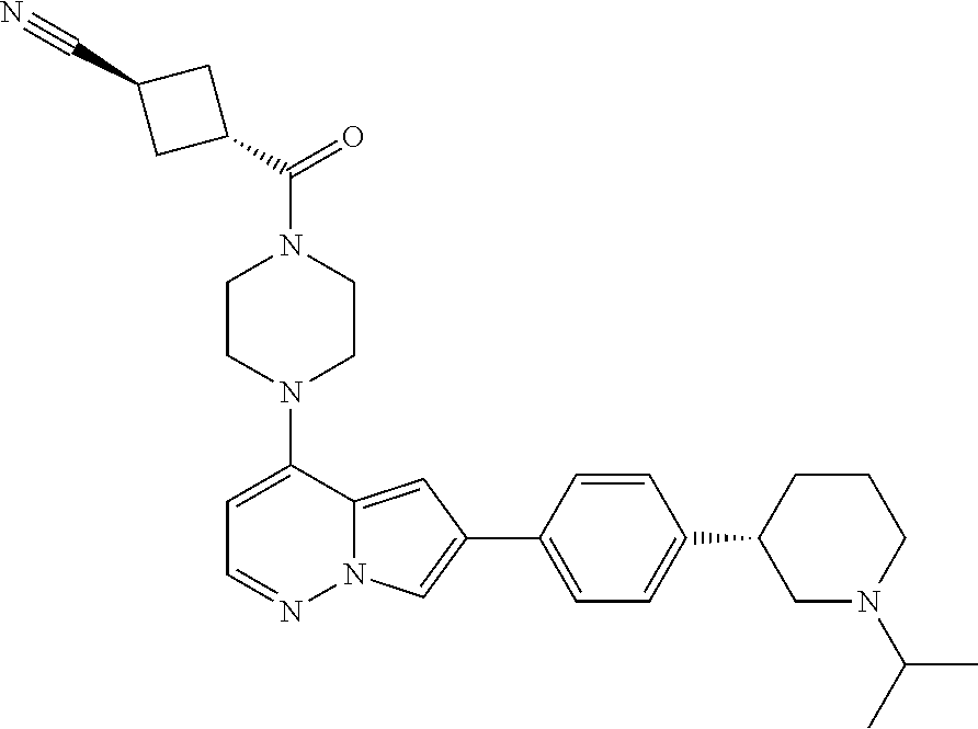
N1(C2=CC=NN3C2=CC(C2=CC=C(C4CN(C(C)C)CCC4)C=C2)=C3)CCN(C(=O)C2CC(C#N)C2)CC1
